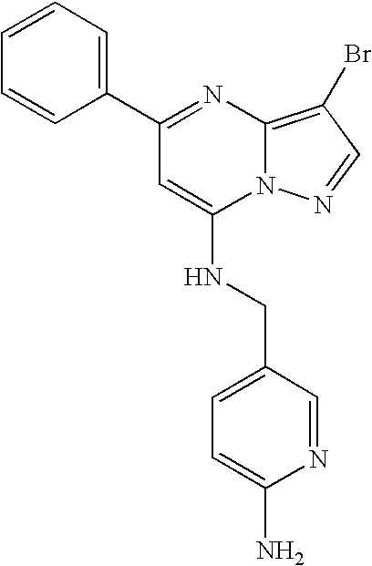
C1(C2=NC3=C(Br)C=NN3C(NCC3=CC=C(N)N=C3)=C2)=CC=CC=C1
